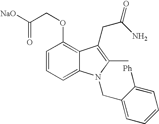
C1=CC=C2C(=C1OCC([NaO])=O)C(CC(=O)N)=C(C)N2CC1=CC=CC=C1[Ph]
